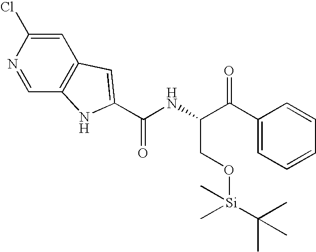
C1=C(Cl)N=CC2=C1C=C(C(NC(C(C1=CC=CC=C1)=O)CO[Si](C)(C(C)(C)C)C)=O)N2
